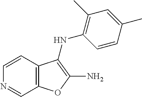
C12=C(C=CN=C1)C(NC1=C(C)C=C(C)C=C1)=C(N)O2
